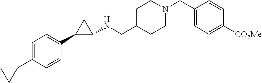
C1=C(C2CC2)C=CC(C2C(NCC3CCN(CC4=CC=C([CO2Me])C=C4)CC3)C2)=C1
